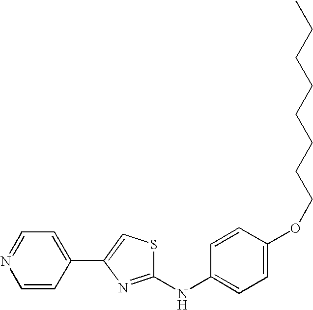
C1=C(OCCCCCCCC)C=CC(NC2=NC(C3=CC=NC=C3)=CS2)=C1
